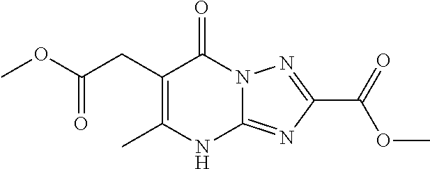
CC1=C(CC(OC)=O)C(=O)N2C(=NC(C(=O)OC)=N2)N1
